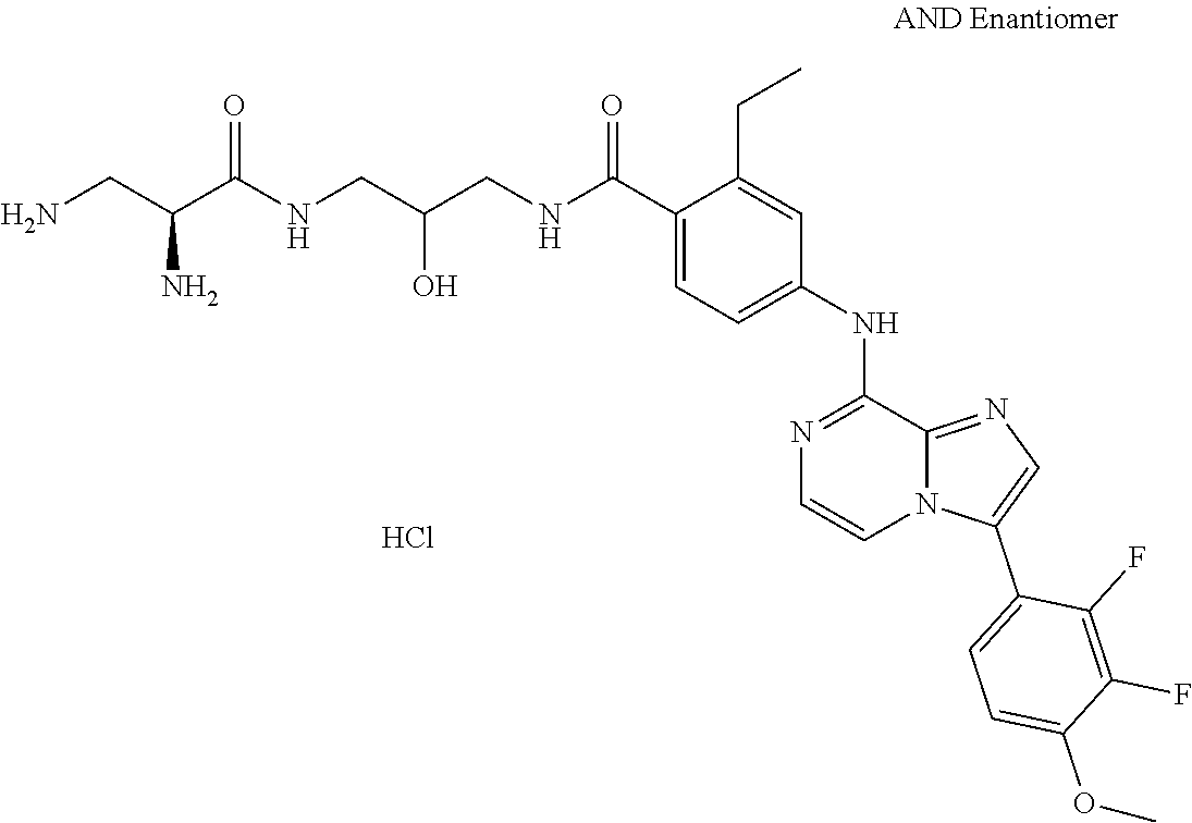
O(C1=CC=C(C2=CN=C3N2C=CN=C3NC2=CC=C(C(=O)NCC(CNC(=O)C(CN)N)O)C(CC)=C2)C(F)=C1F)C.Cl
